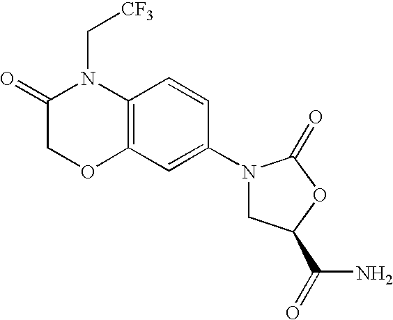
C12=C(C=CC(N3CC(C(N)=O)OC3=O)=C1)N(C[CF3])C(=O)CO2
